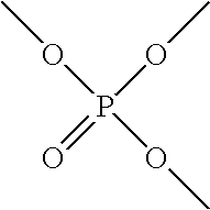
COP(OC)(OC)=O
